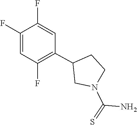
C1(F)=C(C2CN(C(=S)N)CC2)C=C(F)C(F)=C1
